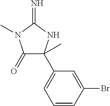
C1(=O)C(C)(C2=CC=CC(Br)=C2)NC(=N)N1C
